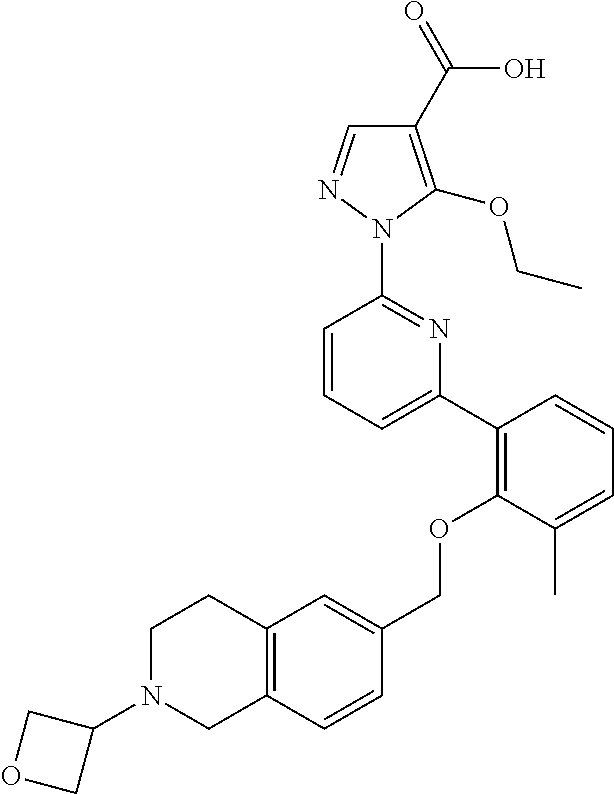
C1(C2=C(OCC3=CC4=C(C=C3)CN(C3COC3)CC4)C(C)=CC=C2)=CC=CC(N2N=CC(C(=O)O)=C2OCC)=N1
